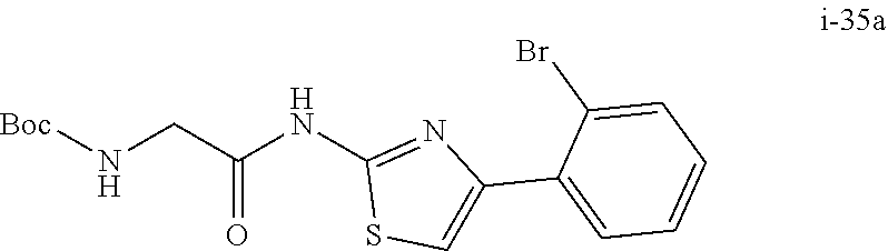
C(C(=O)NC1=NC(C2=CC=CC=C2Br)=CS1)N[Boc]
